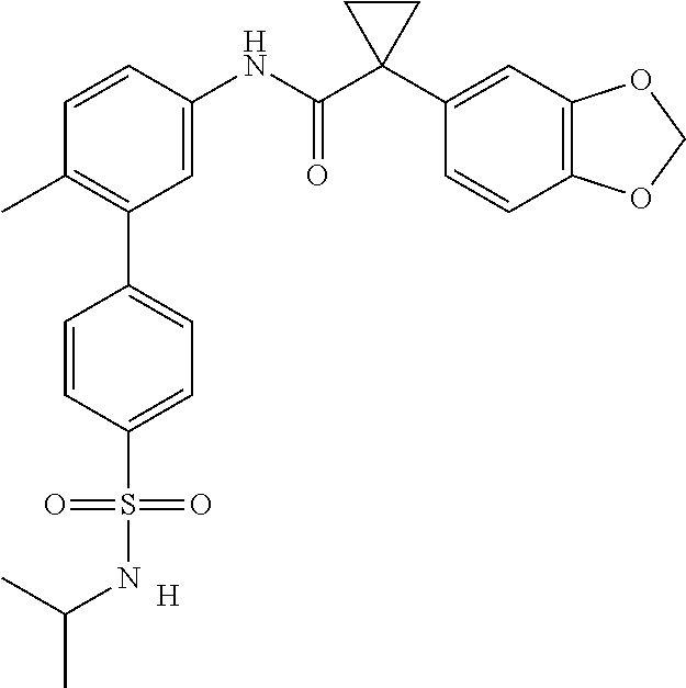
C1=C(NC(C2(C3=CC4=C(C=C3)OCO4)CC2)=O)C=CC(C)=C1C1=CC=C(S(=O)(=O)NC(C)C)C=C1.[H]
